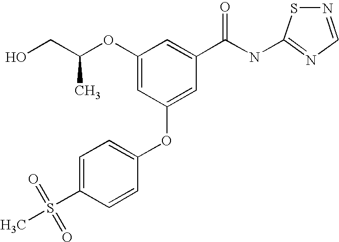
C1(OC(CO)C)=CC(OC2=CC=C(S(C)(=O)=O)C=C2)=CC(C(NC2=NC=NS2)=O)=C1
